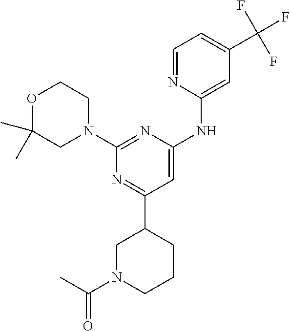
C1=NC(NC2=CC(C3CN(C(C)=O)CCC3)=NC(N3CCOC(C)(C)C3)=N2)=CC(C(F)(F)F)=C1
